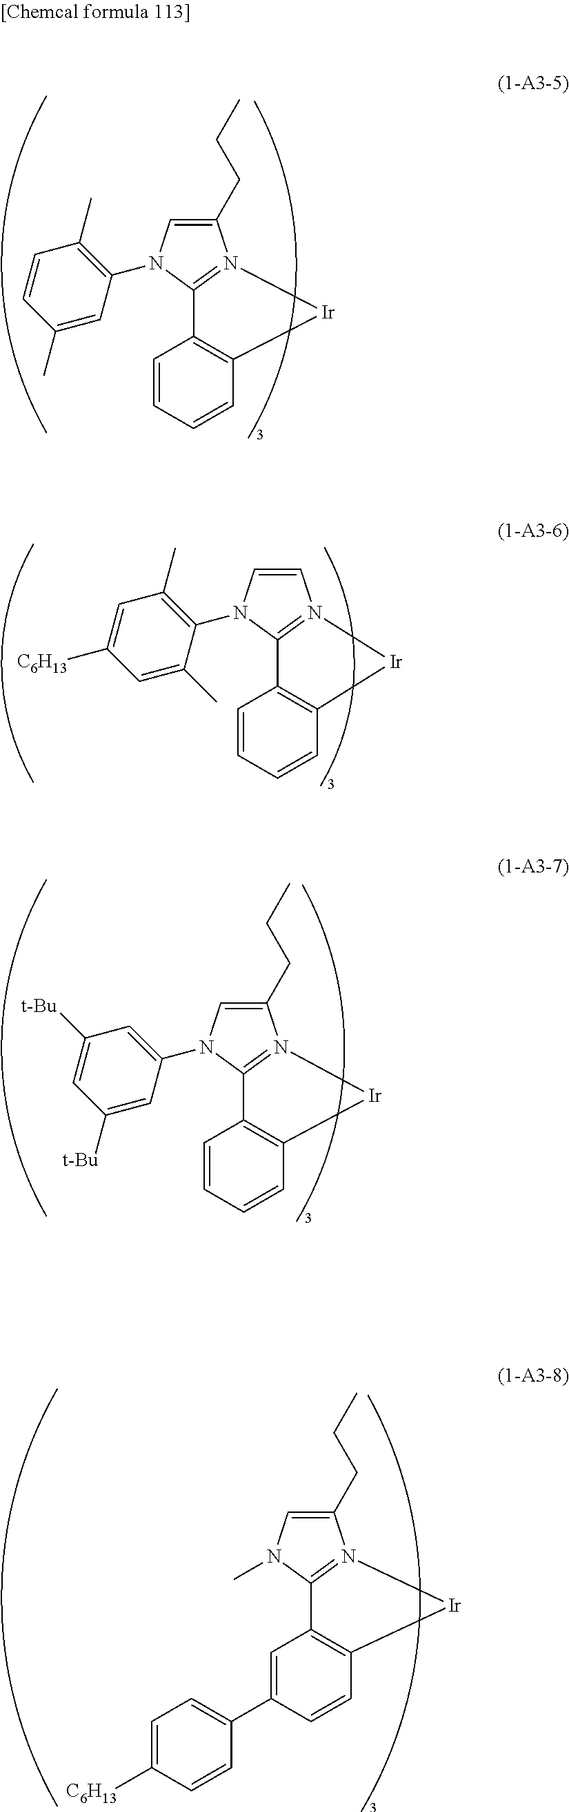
C1(CCC)=CN(C2=C(C)C=CC(C)=C2)C2=N1[Ir]C1=C2C=CC=C1.C1=CN(C2=C(C)C=C([C6H13])C=C2C)C2=N1[Ir]C1=C2C=CC=C1.C1(CCC)=CN(C2=CC([t-Bu])=CC([t-Bu])=C2)C2=N1[Ir]C1=C2C=CC=C1.C1(CCC)=CN(C)C2=N1[Ir]C1=C2C=C(C2=CC=C([C6H13])C=C2)C=C1
